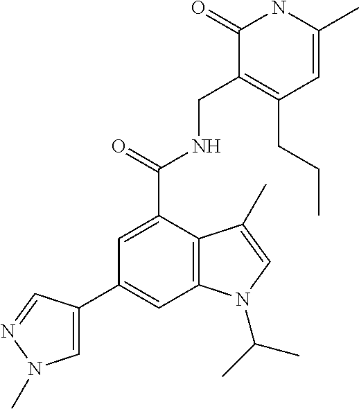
C1=C(C)NC(=O)C(CNC(C2=CC(C3=CN(C)N=C3)=CC3=C2C(C)=CN3C(C)C)=O)=C1CCC
